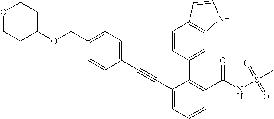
C1(C#CC2=CC=C(COC3CCOCC3)C=C2)=CC=CC(C(NS(C)(=O)=O)=O)=C1C1=CC2=C(C=C1)C=CN2
